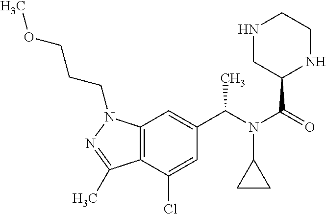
C12=C(C(Cl)=CC(C(N(C(=O)C3NCCNC3)C3CC3)C)=C1)C(C)=NN2CCCOC
